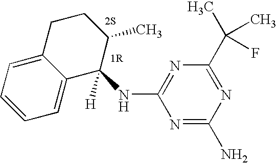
C1=CC=C2C(=C1)C([H])(NC1=NC(C(C)(C)F)=NC(N)=N1)C(C)CC2
